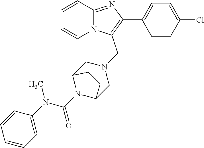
C1=CC=CN2C1=NC(C1=CC=C(Cl)C=C1)=C2CN1CC2N(C(N(C3=CC=CC=C3)C)=O)C(C1)CC2
